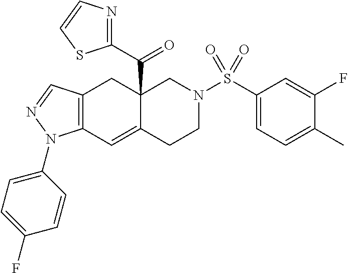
C12(C(C3=NC=CS3)=O)C(=CC3=C(C1)C=NN3C1=CC=C(F)C=C1)CCN(S(C1=CC=C(C)C(F)=C1)(=O)=O)C2
